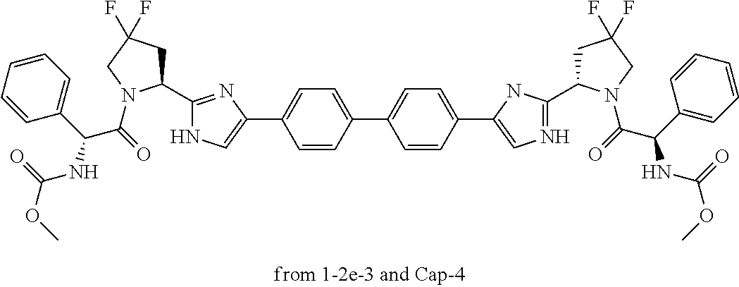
C1=C(C2=CNC(C3CC(F)(F)CN3C(=O)C(C3=CC=CC=C3)NC(OC)=O)=N2)C=CC(C2=CC=C(C3=CN=C(C4CC(F)(F)CN4C(=O)C(C4=CC=CC=C4)NC(OC)=O)N3)C=C2)=C1
